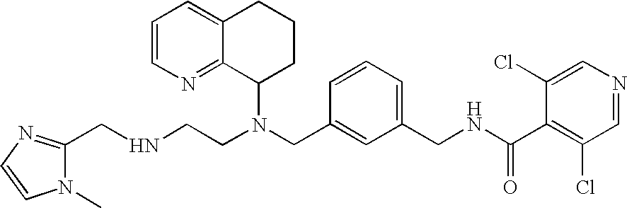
N(CC1=CC(CNC(C2=C(Cl)C=NC=C2Cl)=O)=CC=C1)(C1CCCC2=CC=CN=C12)CCNCC1=NC=CN1C
